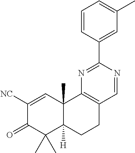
C1([NC])=CC2(C)C([H])(C(C)(C)C1=O)CCC1=C2N=C(C2=CC(C)=CC=C2)N=C1
